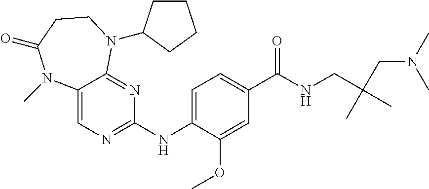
C1(NC2=CC=C(C(NCC(CN(C)C)(C)C)=O)C=C2OC)=NC=C2C(=N1)N(C1CCCC1)CCC(=O)N2C
